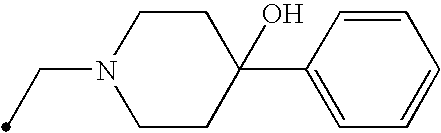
C1CN(CC)CCC1(C1=CC=CC=C1)O
